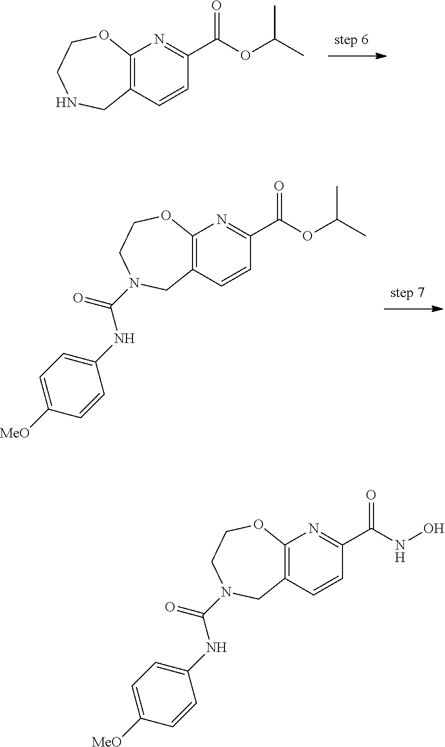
C12=C(C=CC(C(NO)=O)=N1)CN(C(=O)NC1=CC=C([MeO])C=C1)CCO2.C12=C(C=CC(C(OC(C)C)=O)=N1)CNCCO2.C12=C(C=CC(C(OC(C)C)=O)=N1)CN(C(=O)NC1=CC=C([MeO])C=C1)CCO2
